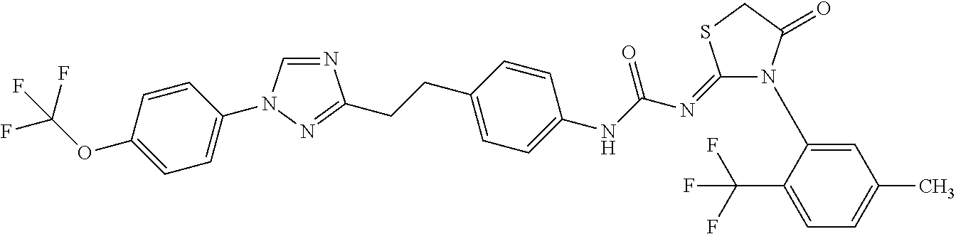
N1=CN(C2=CC=C(OC(F)(F)F)C=C2)N=C1CCC1=CC=C(NC(N=C2N(C3=CC(C)=CC=C3C(F)(F)F)C(=O)CS2)=O)C=C1
